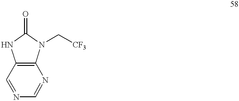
C1=NC=NC2=C1NC(=O)N2C[CF3]
